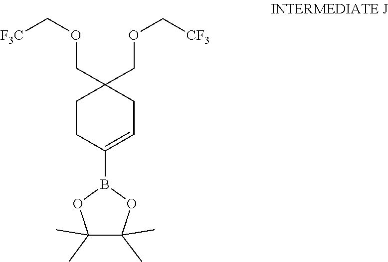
O(CC1(COC[F3C])CCC(B2OC(C)(C)C(C)(C)O2)=CC1)C[CF3]
